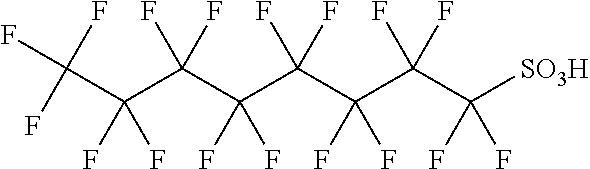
FC(C(F)(F)C(F)(C(C(F)(F)C(F)(F)C([SO3H])(F)F)(F)F)F)(C(F)(F)F)F
